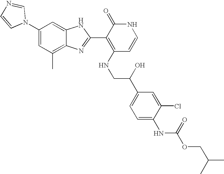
C1(C)=C2C(=CC(N3C=NC=C3)=C1)NC(C1=C(NCC(C3=CC=C(NC(OCC(C)C)=O)C(Cl)=C3)O)C=CNC1=O)=N2
